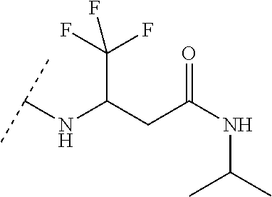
C(C(CC(NC(C)C)=O)NC(C)C)(F)(F)F
